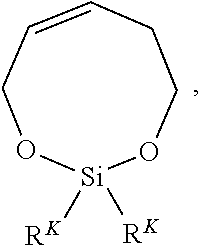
C1C=CCO[Si]([RK])([RK])OC1
